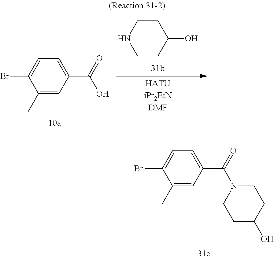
C1(C)=CC(C(O)=O)=CC=C1Br.C1CNCCC1O.C1(C)=CC(C(N2CCC(O)CC2)=O)=CC=C1Br
